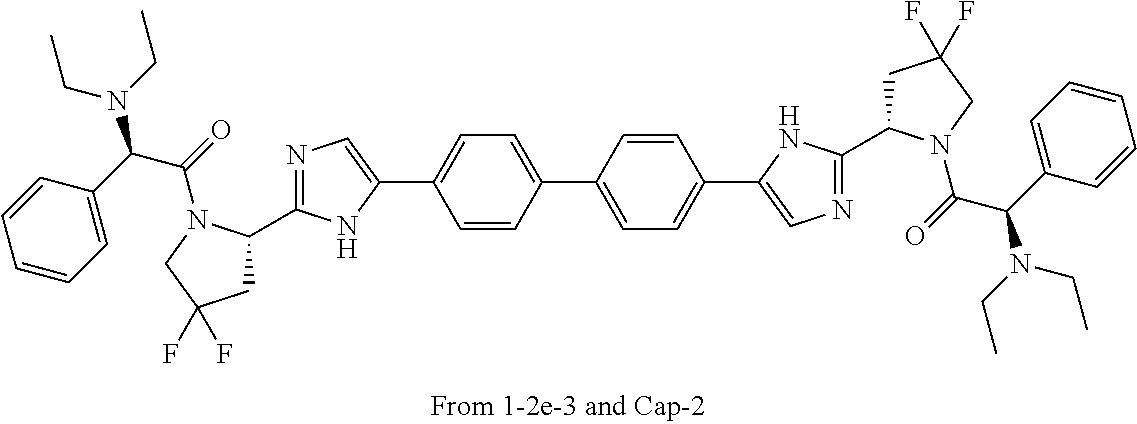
N1=C(C2CC(F)(F)CN2C(=O)C(N(CC)CC)C2=CC=CC=C2)NC(C2=CC=C(C3=CC=C(C4=CN=C(C5CC(F)(F)CN5C(=O)C(N(CC)CC)C5=CC=CC=C5)N4)C=C3)C=C2)=C1
